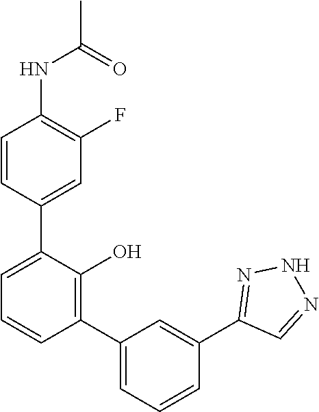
C1(NC(C)=O)=C(F)C=C(C2=CC=CC(C3=CC=CC(C4=NNN=C4)=C3)=C2O)C=C1
